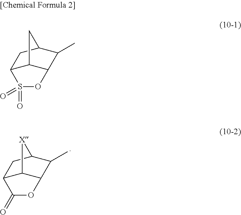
C12C3C(C(C)C(C1)C3)OS2(=O)=O.C12C3C(C(C)C(C1)[X]3)OC2=O
